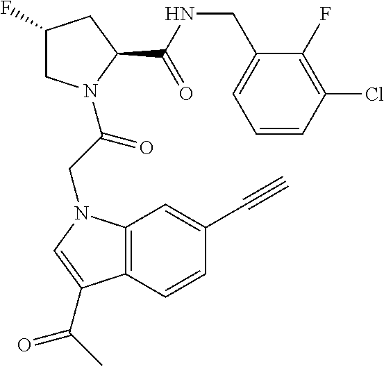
C(NC(C1CC(F)CN1C(CN1C2=C(C(C(C)=O)=C1)C=CC(C#C)=C2)=O)=O)C1=CC=CC(Cl)=C1F
